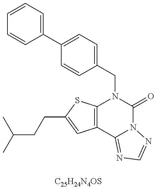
CC(C)CCC1=CC2=C(S1)N(CC1=CC=C(C3=CC=CC=C3)C=C1)C(=O)N1C2=NC=N1.[C25H24N4OS]
